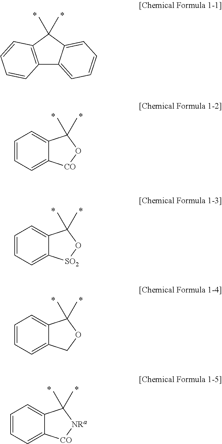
C12=C(C(C)(C)C3=CC=CC=C13)C=CC=C2.C1=CC=C2C(=C1)C(C)(C)O[CO]2.C1=CC=C2C(=C1)C(C)(C)O[SO2]2.C1=CC=C2C(=C1)C(C)(C)OC2.C1=CC=C2C(=C1)C(C)(C)[NRa][CO]2
